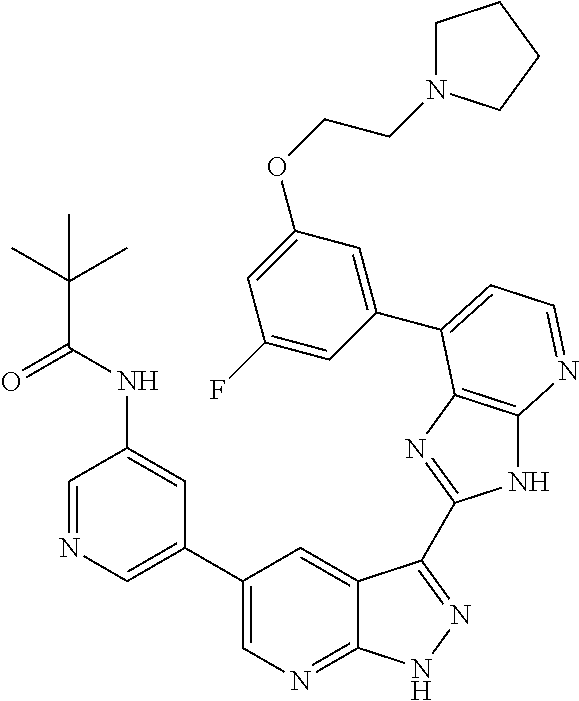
C1(C2=CN=CC(NC(C(C)(C)C)=O)=C2)=CN=C2C(=C1)C(C1=NC3=C(N1)N=CC=C3C1=CC(OCCN3CCCC3)=CC(F)=C1)=NN2
